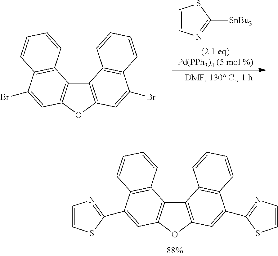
C12=C(OC3=C1C1=C(C(Br)=C3)C=CC=C1)C=C(Br)C1=C2C=CC=C1.C1=CN=C([SnBu3])S1.C12=C(OC3=C1C1=C(C(C4=NC=CS4)=C3)C=CC=C1)C=C(C1=NC=CS1)C1=C2C=CC=C1
